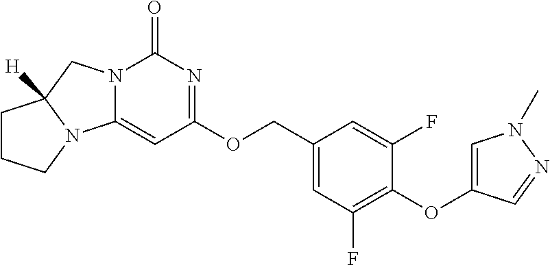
C1CCN2C1([H])CN1C2=CC(OCC2=CC(F)=C(OC3=CN(C)N=C3)C(F)=C2)=NC1=O
